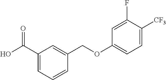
C1(C(O)=O)=CC=CC(COC2=CC=C([CF3])C(F)=C2)=C1
